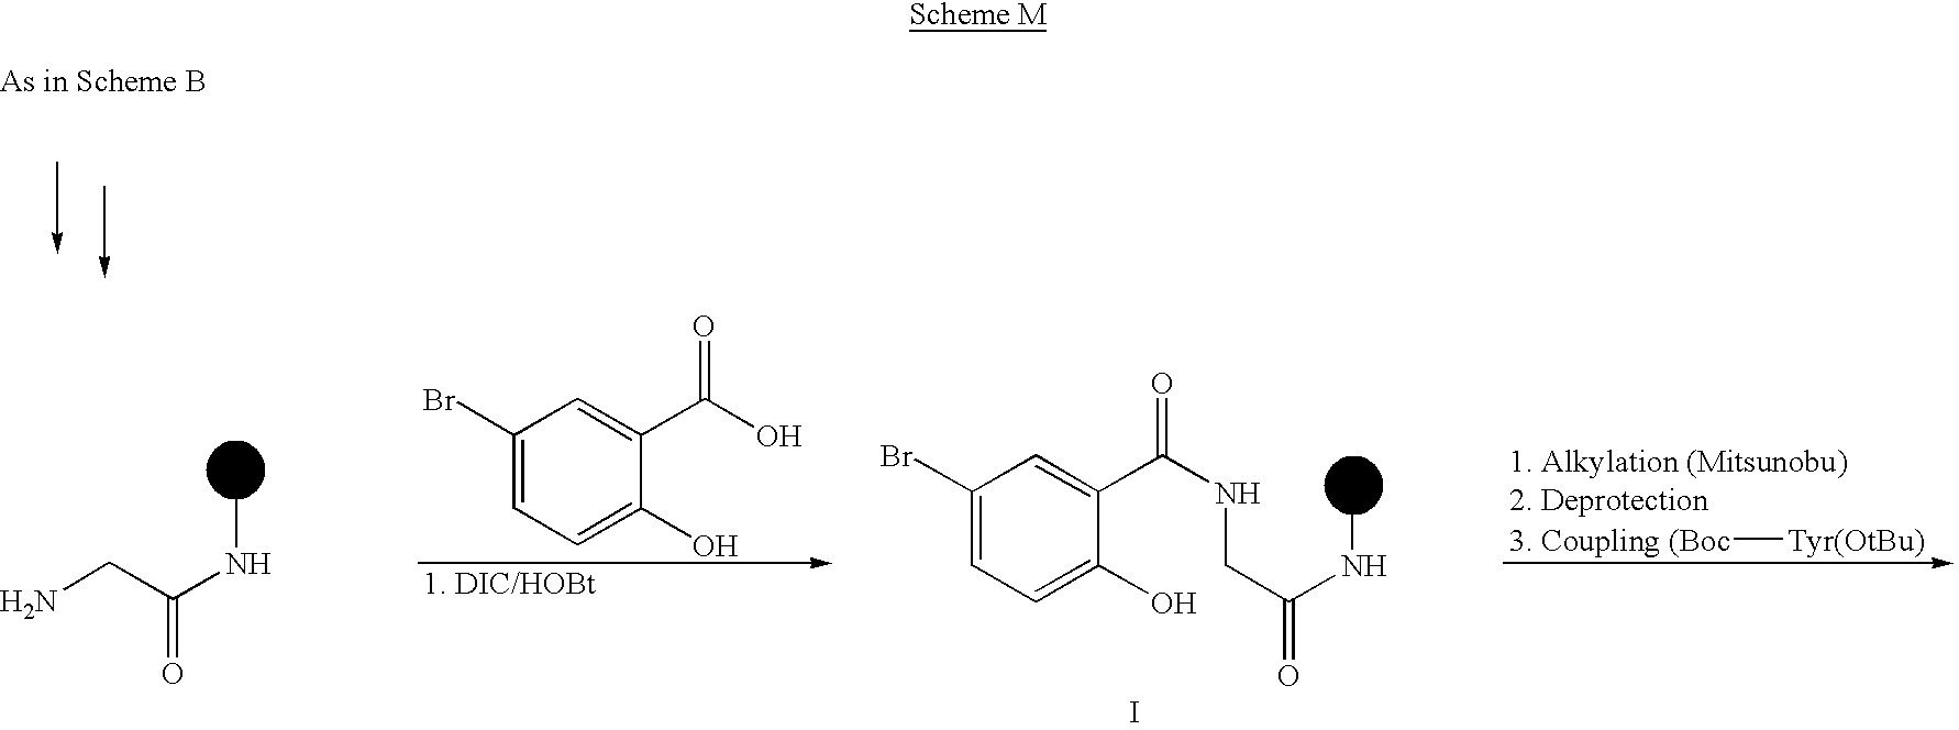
NCC(NC)=O.C1(Br)=CC=C(O)C(C(O)=O)=C1.I.C1(Br)=CC=C(O)C(C(NCC(NC)=O)=O)=C1.[3. Coupling (Boc][Tyr(OtBu)]
